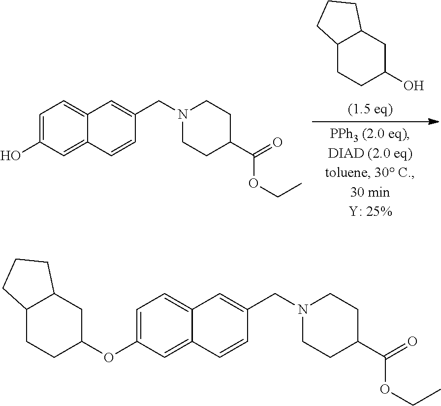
C12=CC(OC3CC4C(CC3)CCC4)=CC=C1C=C(CN1CCC(C(=O)OCC)CC1)C=C2.C12=CC(O)=CC=C1C=C(CN1CCC(C(=O)OCC)CC1)C=C2.OC1CC2C(CC1)CCC2
